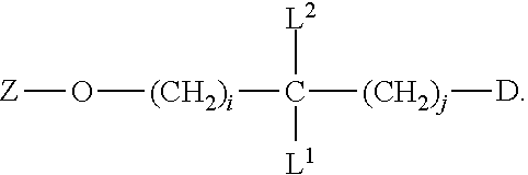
[Z]O[(CH2)i]C([(CH2)j][D])([L2])[L1]
